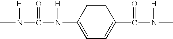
CN(C(=O)N(C1=CC=C(C(N(C)[H])=O)C=C1)[H])[H]
